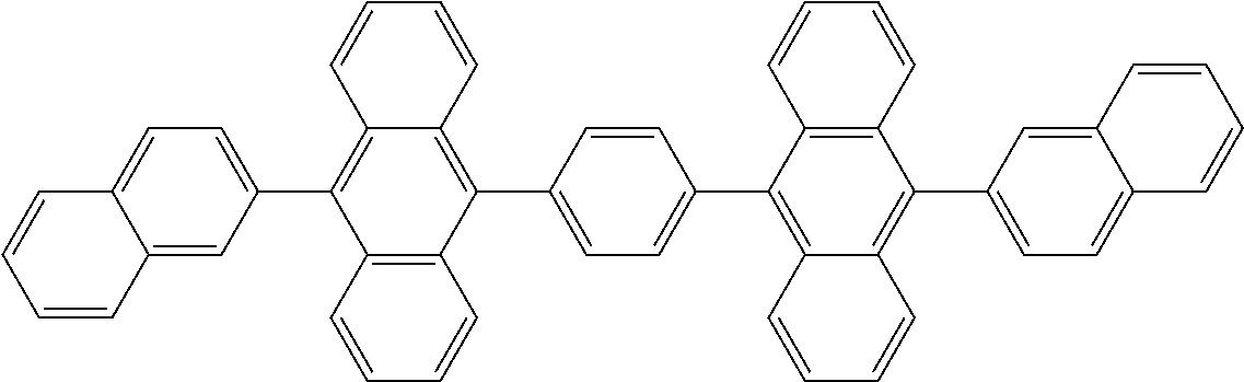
C12=C(C=CC=C1)C(C1=CC=C3C(=C1)C=CC=C3)=C1C(=C2C2=CC=C(C3=C4C(=C(C5=CC=C6C(=C5)C=CC=C6)C5=C3C=CC=C5)C=CC=C4)C=C2)C=CC=C1
